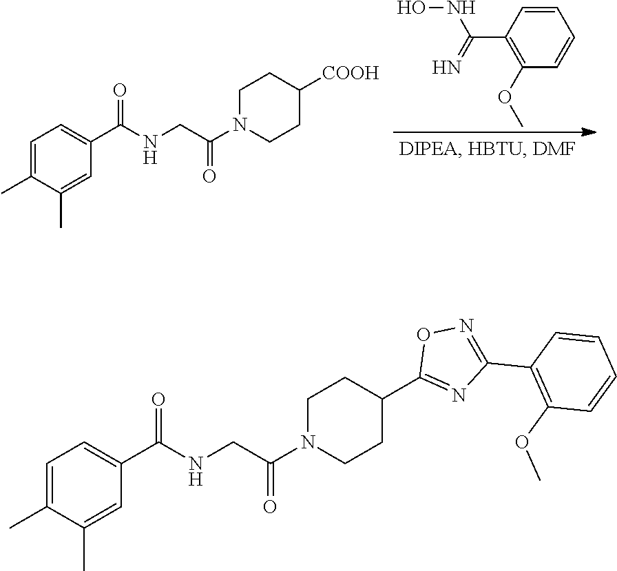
C1=CC(C(=N)NO)=C(OC)C=C1.C1=C(C)C(C)=CC(C(NCC(N2CCC([COOH])CC2)=O)=O)=C1.C1=C(C)C(C)=CC(C(NCC(N2CCC(C3=NC(C4=C(OC)C=CC=C4)=NO3)CC2)=O)=O)=C1
